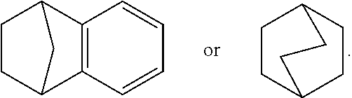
C1CC2CCC1CC2.C12=C(C=CC=C1)C1CCC2C1
